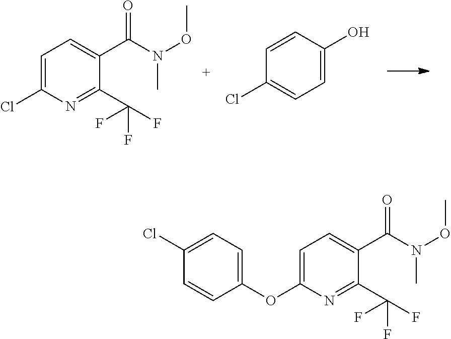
ClC1=CC=C(C(N(OC)C)=O)C(C(F)(F)F)=N1.C1=C(O)C=CC(Cl)=C1.C1(OC2=CC=C(C(N(OC)C)=O)C(C(F)(F)F)=N2)=CC=C(Cl)C=C1
